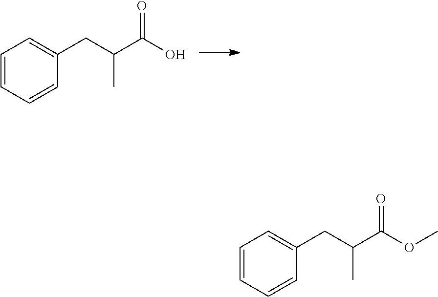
C1=CC=CC(CC(C)C(=O)O)=C1.C1=CC=CC(CC(C)C(=O)OC)=C1
